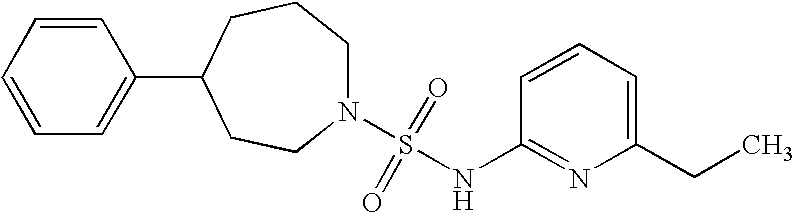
C1=CC=C(C2CCN(S(=O)(=O)NC3=NC(CC)=CC=C3)CCC2)C=C1
